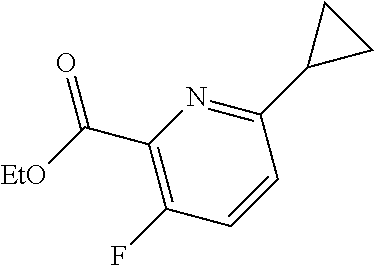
C1(C([EtO])=O)=C(F)C=CC(C2CC2)=N1
